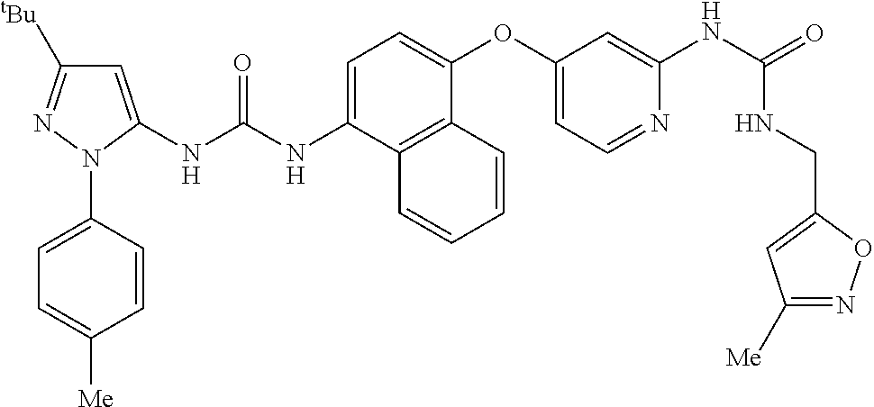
C1=C(NC(NC2=CC([tBu])=NN2C2=CC=C([Me])C=C2)=O)C2=C(C(OC3=CC=NC(NC(=O)NCC4=CC([Me])=NO4)=C3)=C1)C=CC=C2
